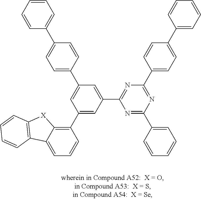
C1=C2C(=C(C3=CC(C4=NC(C5=CC=C(C6=CC=CC=C6)C=C5)=NC(C5=CC=CC=C5)=N4)=CC(C4=CC=C(C5=CC=CC=C5)C=C4)=C3)C=C1)[X]C1=C2C=CC=C1
